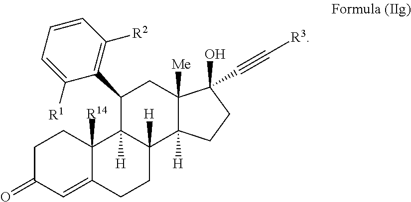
C1C(=O)C=C2C([R14])(C1)C1([H])C([H])(CC2)C2([H])C([Me])(CC1C1=C([R2])C=CC=C1[R1])C(O)(C#C[R3])CC2
